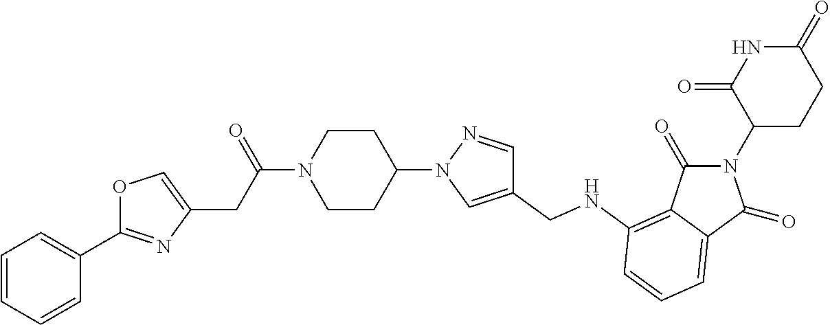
C1(N2C=C(CNC3=C4C(=O)N(C5CCC(=O)NC5=O)C(=O)C4=CC=C3)C=N2)CCN(C(=O)CC2=COC(C3=CC=CC=C3)=N2)CC1
